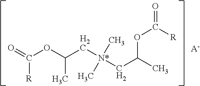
O=C(OC(C[N*](CC(OC(=O)[R])C)(C)C)C)[R].[A-]
